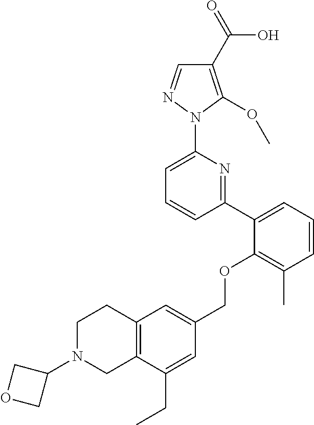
C1(C2=CC=CC(C)=C2OCC2=CC3=C(C(CC)=C2)CN(C2COC2)CC3)=NC(N2N=CC(C(=O)O)=C2OC)=CC=C1
